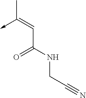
C(C(NCC#N)=O)=C(->C)C
